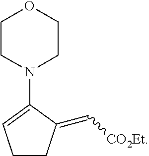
C1CC(=C[CO2Et])C(N2CCOCC2)=C1
